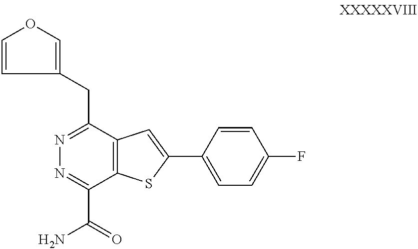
C1=CC(CC2=NN=C(C(=O)N)C3=C2C=C(C2=CC=C(F)C=C2)S3)=CO1
